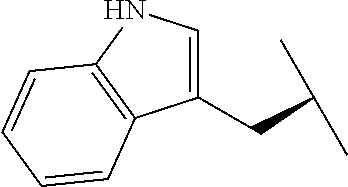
C(C(C)C)C1=CNC2=C1C=CC=C2
